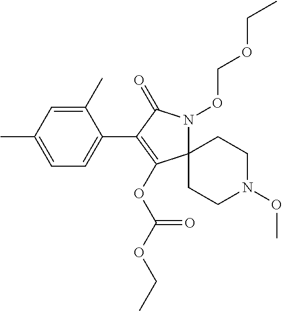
C1(C)=CC(C)=CC=C1C1=C(OC(OCC)=O)C2(N(OCOCC)C1=O)CCN(OC)CC2
